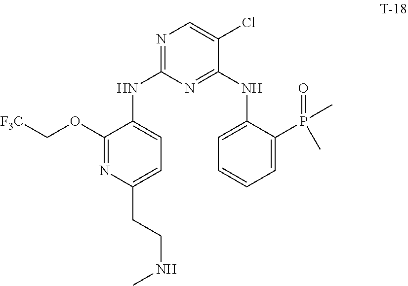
C1(OC[F3C])=NC(CCNC)=CC=C1NC1=NC=C(Cl)C(NC2=CC=CC=C2P(C)(=O)C)=N1
